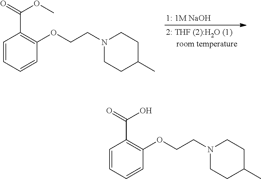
C1=CC=CC(OCCN2CCC(C)CC2)=C1C(=O)OC.C1=CC=CC(OCCN2CCC(C)CC2)=C1C(=O)O
